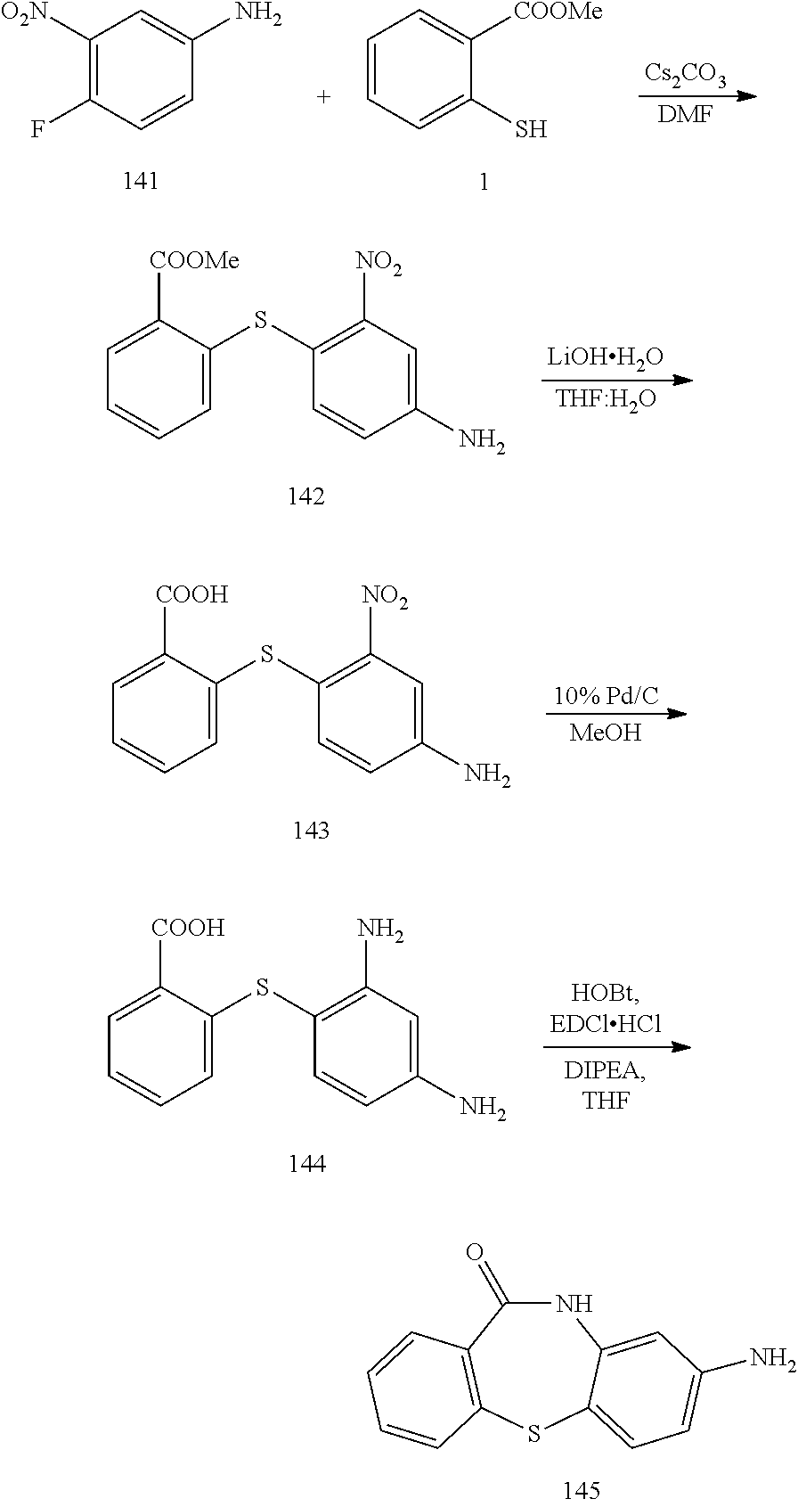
N1C(=O)C2=C(SC3=CC=C(N)C=C13)C=CC=C2.[Cs2CO3].[DMF].C1=CC=C(S)C([COOMe])=C1.C1([O2N])=C(F)C=CC(N)=C1.[LiOHH2O].[THF:H2O].C1=C(SC2=C([NO2])C=C(N)C=C2)C([COOMe])=CC=C1.C1=C(SC2=C([NO2])C=C(N)C=C2)C([COOH])=CC=C1.[10% Pd/C].[MeOH].C1=C(SC2=C(N)C=C(N)C=C2)C([COOH])=CC=C1
